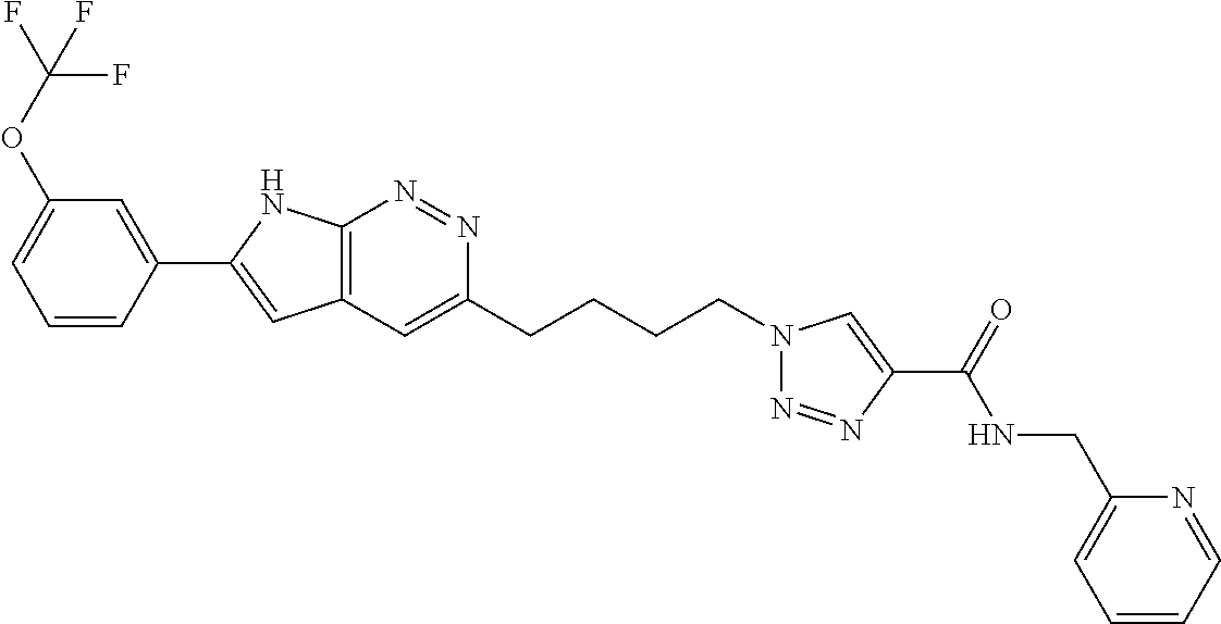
N1=NC2=C(C=C1CCCCN1N=NC(C(NCC3=CC=CC=N3)=O)=C1)C=C(C1=CC(OC(F)(F)F)=CC=C1)N2
